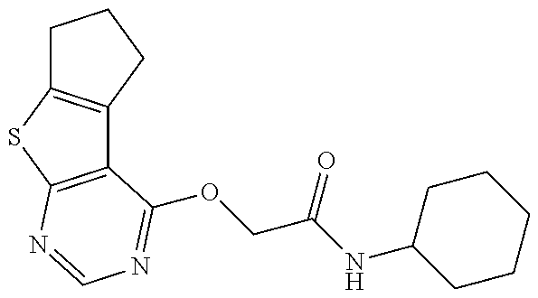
C12=C(SC3=C1CCC3)N=CN=C2OCC(NC1CCCCC1)=O
